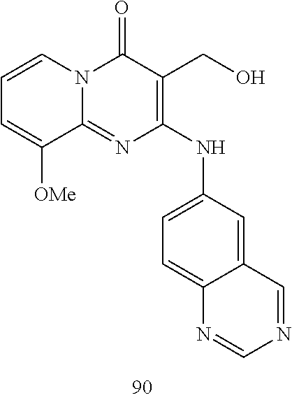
C1=CC=C([OMe])C2=NC(NC3=CC=C4C(=C3)C=NC=N4)=C(CO)C(=O)N12
